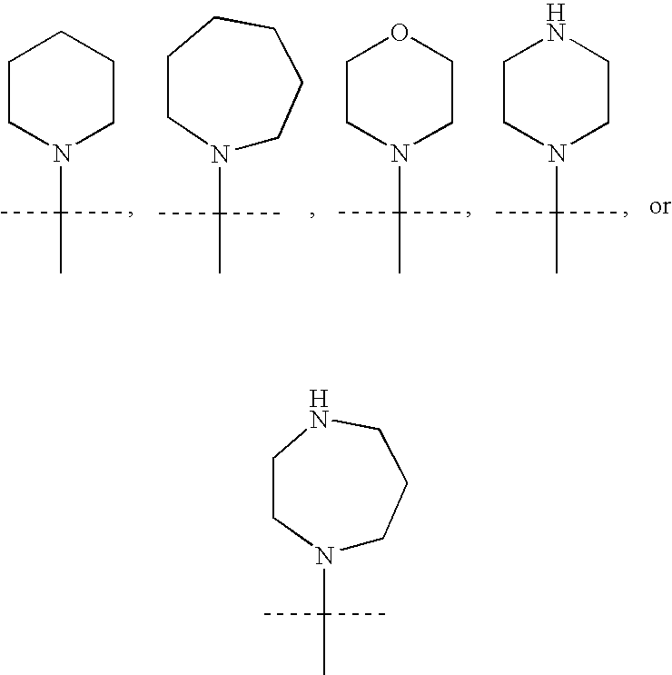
C1CN(C(C)(C)C)CCC1.N1(C(C)(C)C)CCCCCC1.C1CN(C(C)(C)C)CCO1.C1CN(C(C)(C)C)CCN1.N1(C(C)(C)C)CCCNCC1
